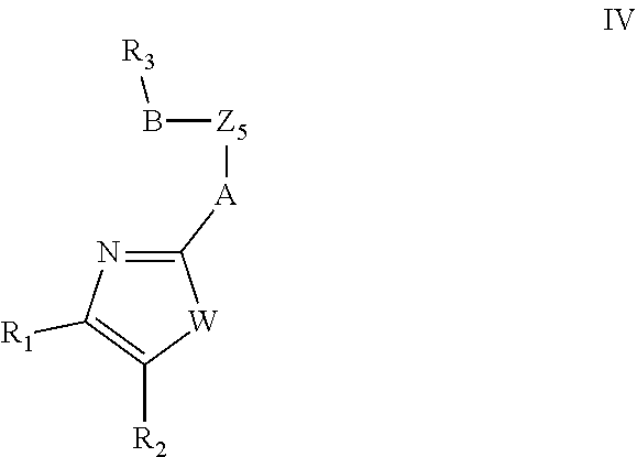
[R2]C1=C([R1])N=C([A][Z5]B[R3])[W]1
